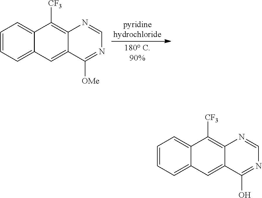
C1=CC=C2C(=C1)C([CF3])=C1C(=C2)C(O)=NC=N1.C1=CC=C2C(=C1)C([CF3])=C1C(=C2)C([OMe])=NC=N1
